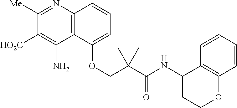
C12=C(C(OCC(C(NC3CCOC4=C3C=CC=C4)=O)(C)C)=CC=C1)C(N)=C([HO2C])C([Me])=N2
